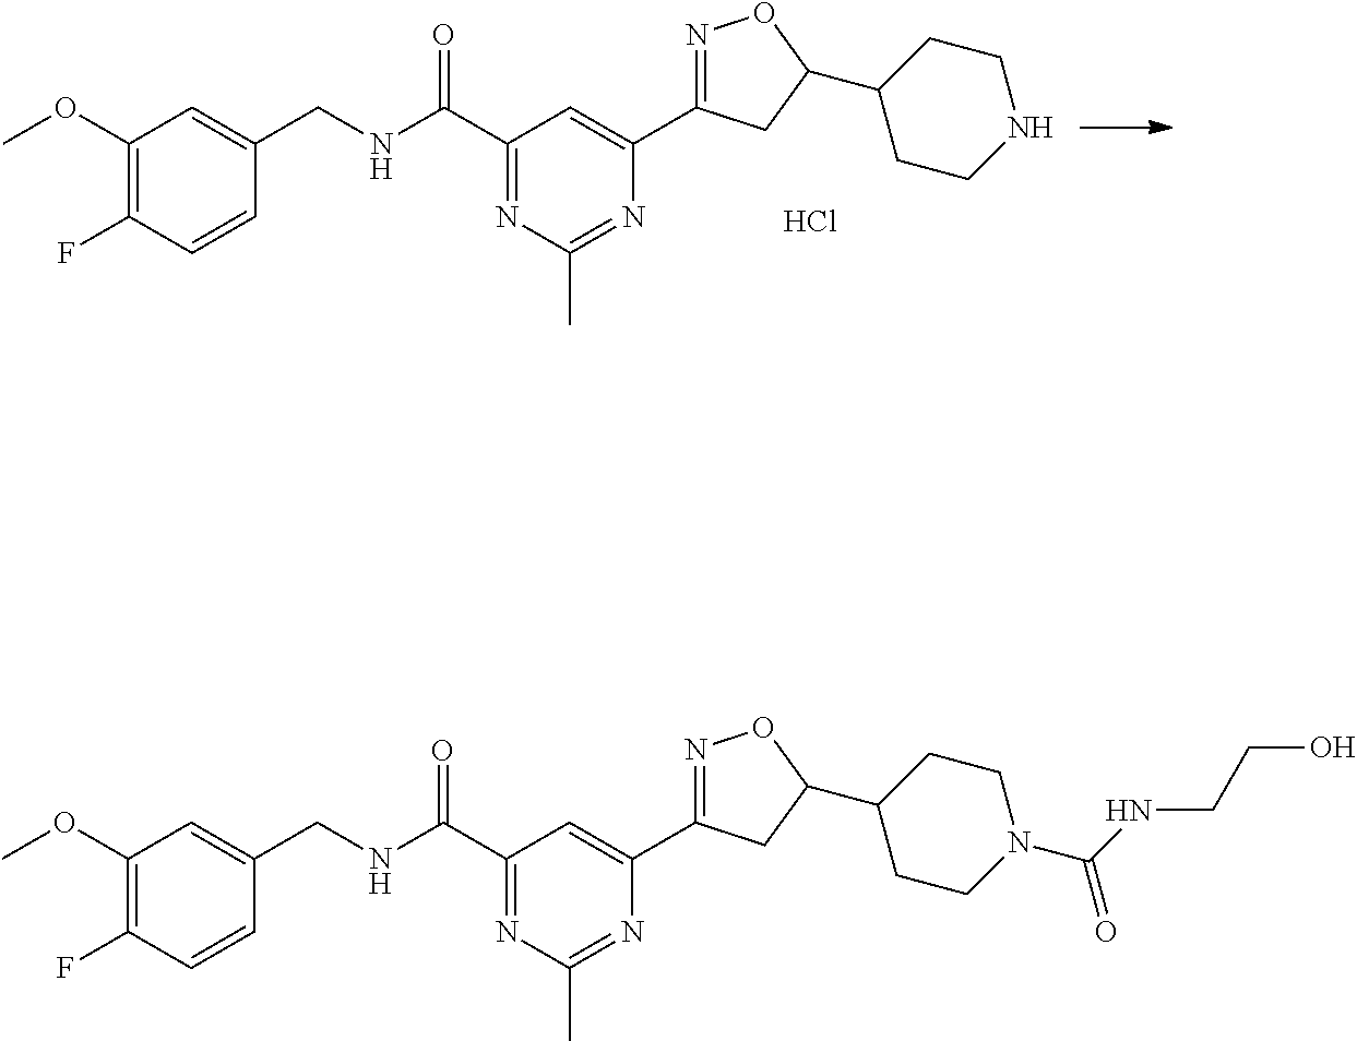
C1(OC)=C(F)C=CC(CNC(C2=NC(C)=NC(C3=NOC(C4CCNCC4)C3)=C2)=O)=C1.Cl.C1(OC)=C(F)C=CC(CNC(C2=NC(C)=NC(C3=NOC(C4CCN(C(NCCO)=O)CC4)C3)=C2)=O)=C1
